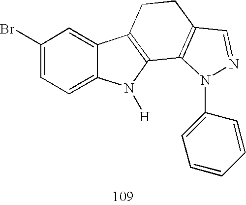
C1(Br)=CC=C2C(=C1)C1=C(N2[H])C2=C(CC1)C=NN2C1=CC=CC=C1
